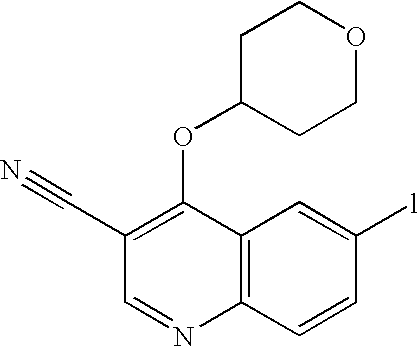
C1(C#N)=C(OC2CCOCC2)C2=C(N=C1)C=CC([l])=C2
